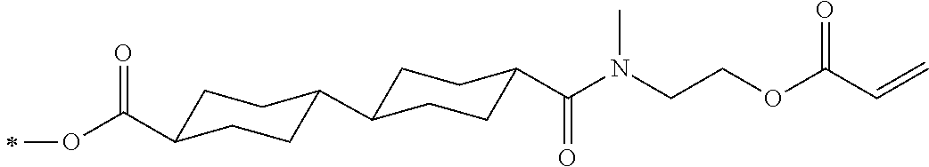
C1C(C(OC)=O)CCC(C2CCC(C(N(CCOC(C=C)=O)C)=O)CC2)C1
